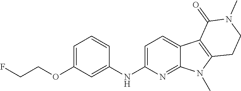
C1(NC2=CC(OCCF)=CC=C2)=CC=C2C(=N1)N(C)C1=C2C(=O)N(C)CC1
